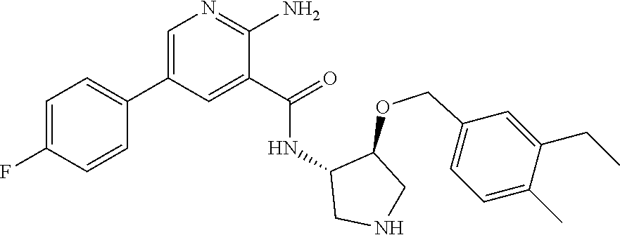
N1=C(N)C(C(=O)NC2CNCC2OCC2=CC=C(C)C(CC)=C2)=CC(C2=CC=C(F)C=C2)=C1
